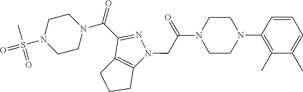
C(C(N1CCN(C2=C(C)C(C)=CC=C2)CC1)=O)N1C2=C(C(C(=O)N3CCN(S(=O)(C)=O)CC3)=N1)CCC2
